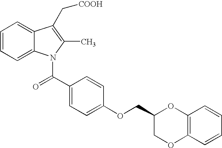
C1=CC=C2C(=C1)C(C[COOH])=C(C)N2C(C1=CC=C(OCC2COC3=C(O2)C=CC=C3)C=C1)=O
